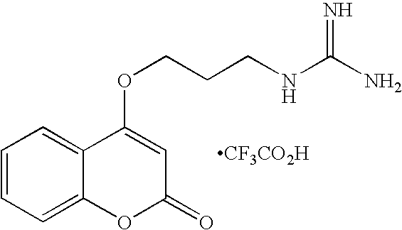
C1=CC=C2C(=C1)C(OCCCNC(N)=N)=CC(=O)O2.[CF3CO2H]
